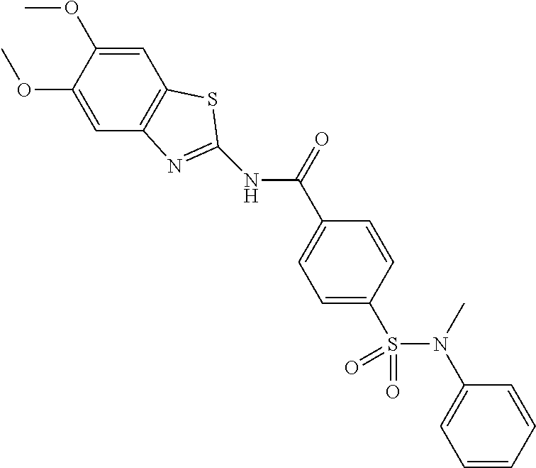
N(S(C1=CC=C(C(=O)NC2=NC3=C(C=C(OC)C(OC)=C3)S2)C=C1)(=O)=O)(C)C1=CC=CC=C1
